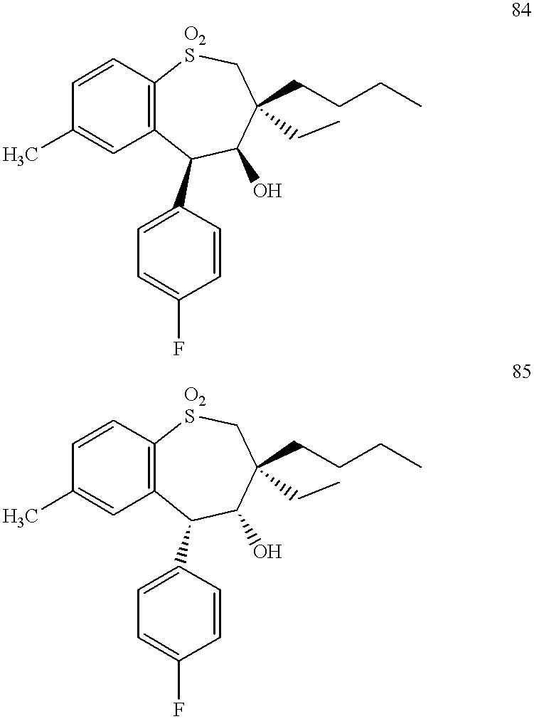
CC1=CC2=C(C=C1)[O2S]CC(CCCC)(CC)C(O)C2C1=CC=C(F)C=C1.CC1=CC2=C(C=C1)[O2S]CC(CCCC)(CC)C(O)C2C1=CC=C(F)C=C1
